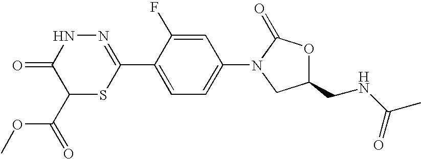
N1=C(C2=CC=C(N3CC(CNC(C)=O)OC3=O)C=C2F)SC(C(OC)=O)C(=O)N1
